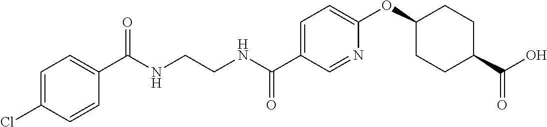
C(NCCNC(C1=CC=C(OC2CCC(C(O)=O)CC2)N=C1)=O)(=O)C1=CC=C(Cl)C=C1
